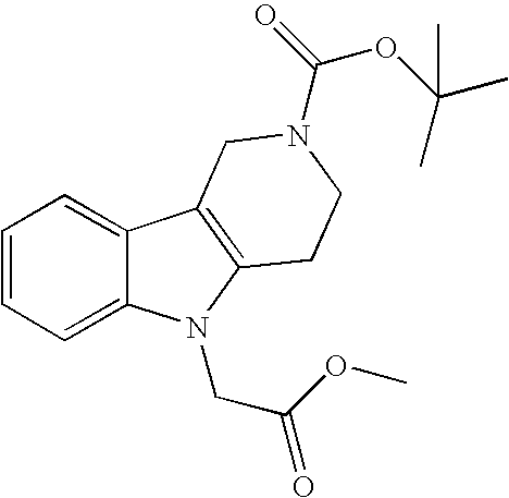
C1=CC=C2C(=C1)C1=C(N2CC(OC)=O)CCN(C(OC(C)(C)C)=O)C1
